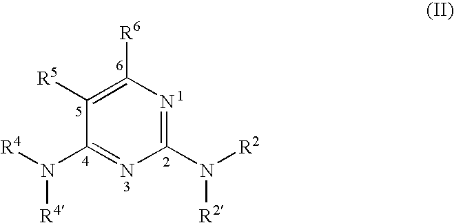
N1=C(N([R2])[R2])N=C(N([R4])[R4])C([R5])=C1[R6]
